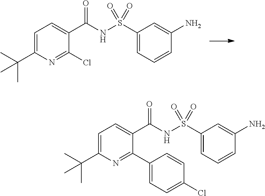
C1(C(NS(C2=CC=CC(N)=C2)(=O)=O)=O)=CC=C(C(C)(C)C)N=C1Cl.C1(C(NS(C2=CC=CC(N)=C2)(=O)=O)=O)=CC=C(C(C)(C)C)N=C1C1=CC=C(Cl)C=C1
